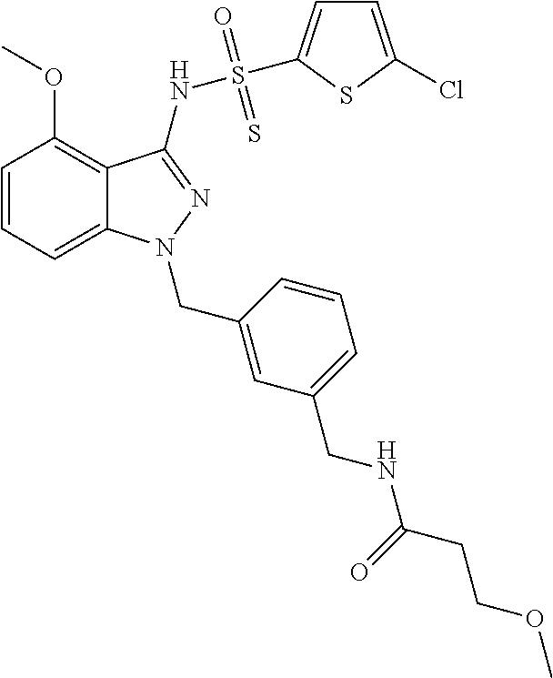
C1=CC=C2C(=C1OC)C(NS(=O)(=S)C1=CC=C(Cl)S1)=NN2CC1=CC(CNC(=O)CCOC)=CC=C1
